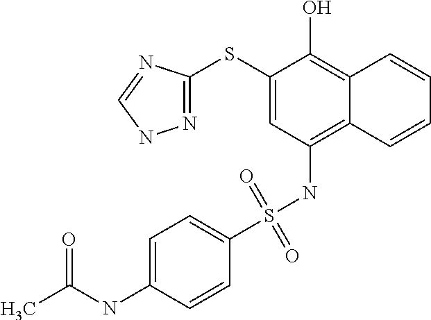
C1(SC2=NNC=N2)=CC(NS(C2=CC=C(NC(C)=O)C=C2)(=O)=O)=C2C(=C1O)C=CC=C2
